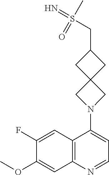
C12=C(N=CC=C1N1CC3(C1)CC(CS(=N)(C)=O)C3)C=C(OC)C(F)=C2
